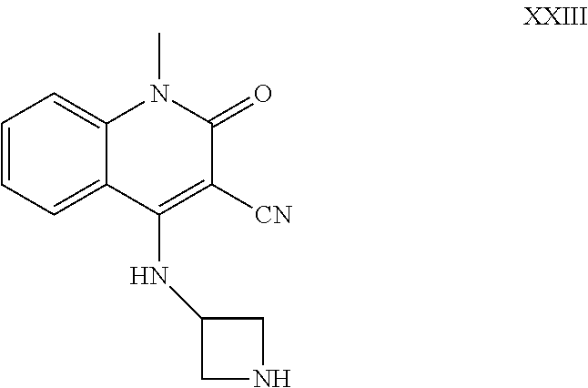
C1=CC=C2C(=C1)N(C)C(=O)C([CN])=C2NC1CNC1
